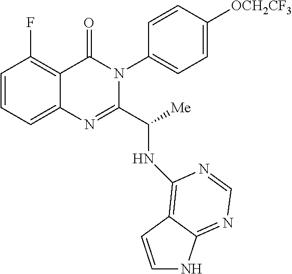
C1=CC=C2C(=C1F)C(=O)N(C1=CC=C([OCH2CF3])C=C1)C(C([Me])NC1=C3C(=NC=N1)NC=C3)=N2
